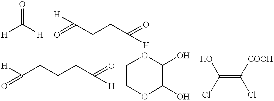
[H]C([H])=O.O=C(CCC(=O)[H])[H].O=C([H])CCCC(=O)[H].C1COC(O)C(O)O1.C(=C(Cl)[COOH])(Cl)O
